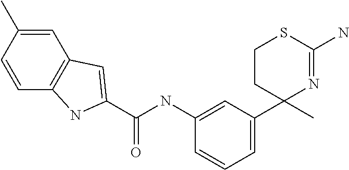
C1CC(C2=CC=CC(NC(=O)C3=CC4=C(C=CC(C)=C4)N3)=C2)(C)N=C(N)S1
